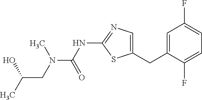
C1=C(CC2=CN=C(NC(=O)N(C)CC(C)O)S2)C(F)=CC=C1F
